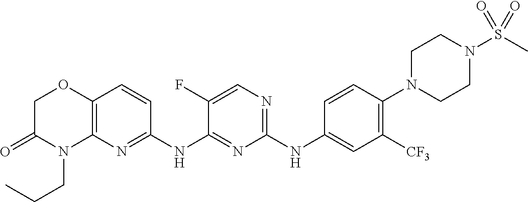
C1(NC2=CC([CF3])=C(N3CCN(S(C)(=O)=O)CC3)C=C2)=NC=C(F)C(NC2=NC3=C(C=C2)OCC(=O)N3CCC)=N1
